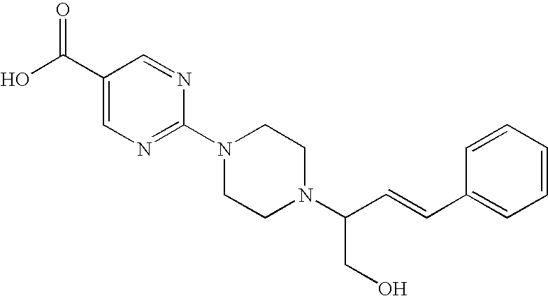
N1=CC(C(O)=O)=CN=C1N1CCN(C(C=CC2=CC=CC=C2)CO)CC1
